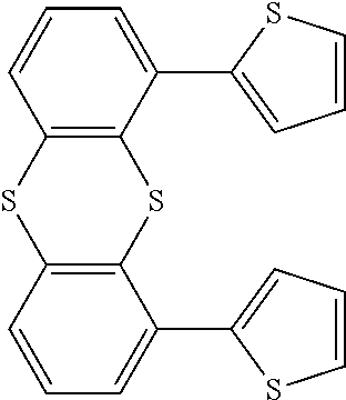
C12=C(C(C3=CC=CS3)=CC=C1)SC1=C(S2)C=CC=C1C1=CC=CS1
